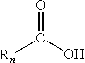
C([Rn])(O)=O
